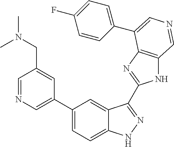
C1(C2=CN=CC(CN(C)C)=C2)=CC=C2C(=C1)C(C1=NC3=C(N1)C=NC=C3C1=CC=C(F)C=C1)=NN2
